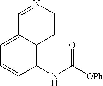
C1(NC([OPh])=O)=C2C(=CC=C1)C=NC=C2
